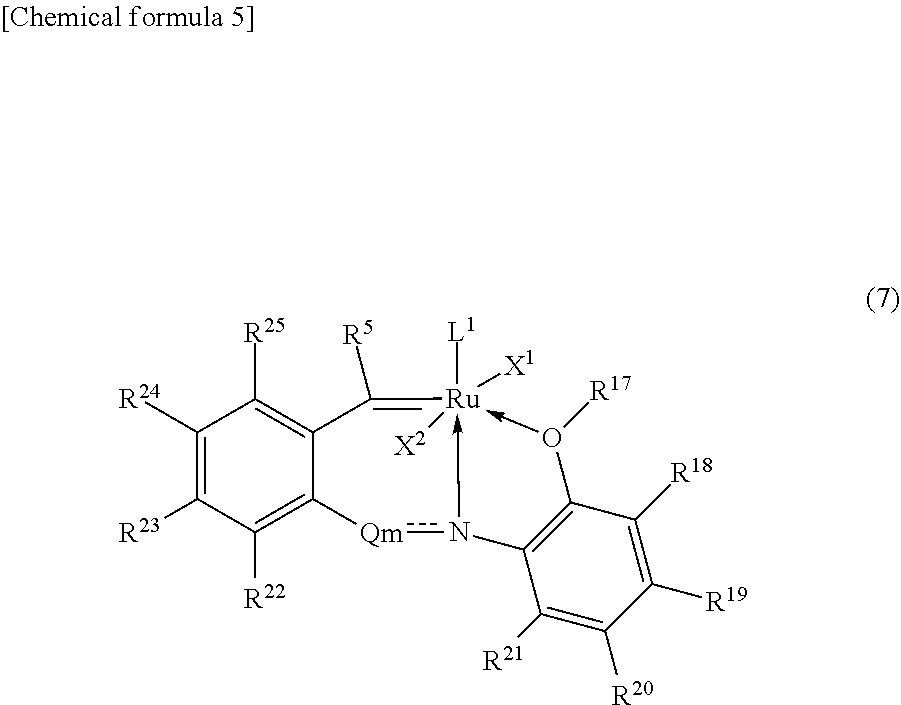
C1([R24])=C([R23])C([R22])=C2C(=C1[R25])C([R5])=[Ru]1([L1])([X1])([X2])-n([Qm]2)C2=C(C([R18])=C([R19])C([R20])=C2[R21])O->1[R17]
